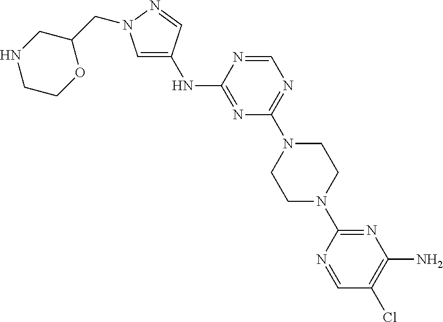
C1=C(NC2=NC(N3CCN(C4=NC(N)=C(Cl)C=N4)CC3)=NC=N2)C=NN1CC1CNCCO1
